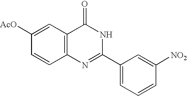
C12=C(C=C([AcO])C=C1)C(=O)NC(C1=CC=CC([NO2])=C1)=N2
